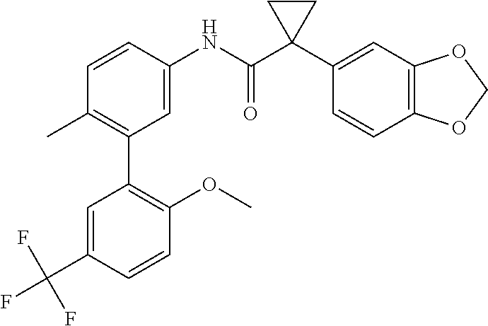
C1=C(NC(C2(C3=CC4=C(C=C3)OCO4)CC2)=O)C=CC(C)=C1C1=C(OC)C=CC(C(F)(F)F)=C1
